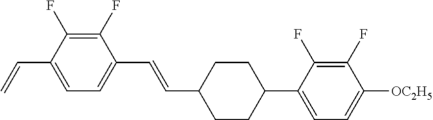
C1(F)=C(F)C(C=C)=CC=C1C=CC1CCC(C2=CC=C([OC2H5])C(F)=C2F)CC1
